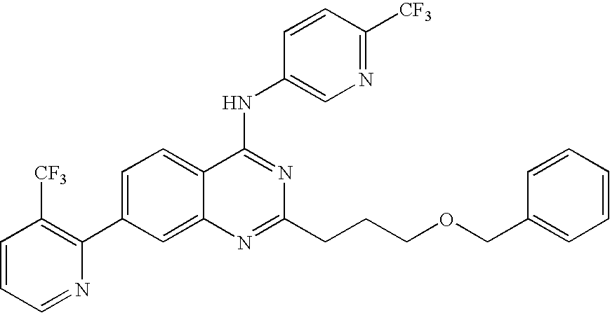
C1=CC=NC(C2=CC=C3C(=C2)N=C(CCCOCC2=CC=CC=C2)N=C3NC2=CN=C([CF3])C=C2)=C1[CF3]
